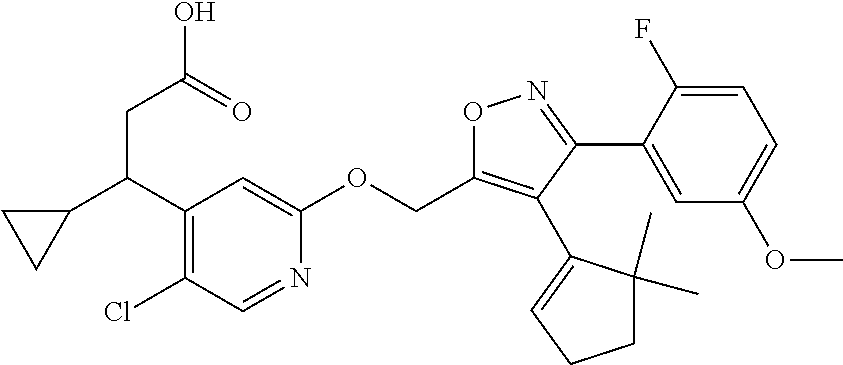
C(C1=C(C2=CCCC2(C)C)C(C2=CC(OC)=CC=C2F)=NO1)OC1=CC(C(C2CC2)CC(=O)O)=C(Cl)C=N1
